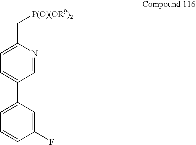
C1=C(C2=CC=C(C[P(O)(OR9)2])N=C2)C=C(F)C=C1
